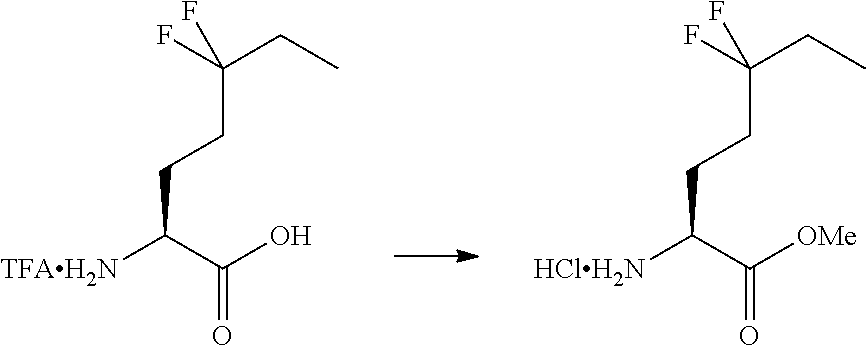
C(C(C(O)=O)[TFAH2N])CC(CC)(F)F.C(C(C([OMe])=O)[HClH2N])CC(CC)(F)F
